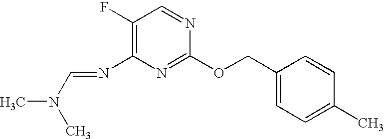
C1(F)=C(N=CN(C)C)N=C(OCC2=CC=C(C)C=C2)N=C1
